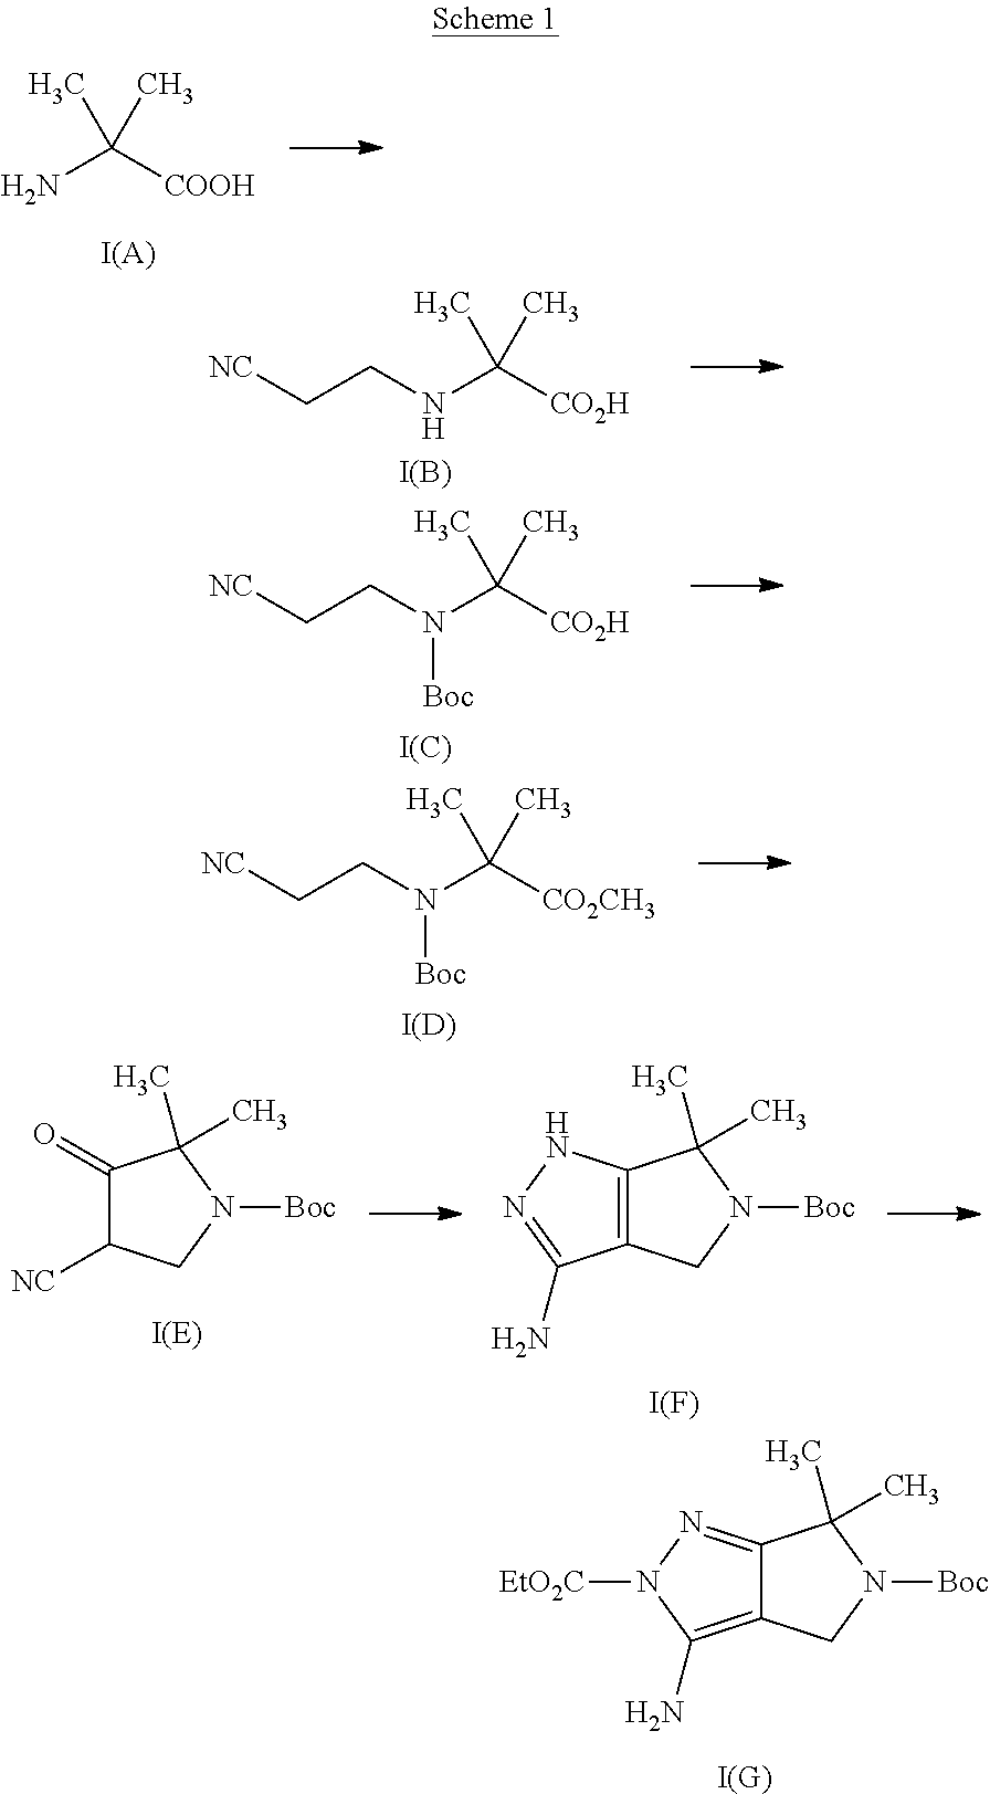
C12=NN([EtO2C])C(N)=C1CN([Boc])C2(C)C.[I(G)].NC([COOH])(C)C.[I(A)].N(C([CO2H])(C)C)CC[NC].[I(B)].N(C([CO2H])(C)C)(CC[NC])[Boc].[I(C)].N(C([CO2CH3])(C)C)(CC[NC])[Boc].[I(D)].C1(=O)C([NC])CN([Boc])C1(C)C.C12=C(CN([Boc])C1(C)C)C(N)=NN2.[I(F)]
